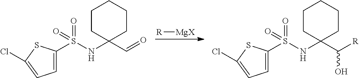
C1=C(S(=O)(NC2(C=O)CCCCC2)=O)SC(Cl)=C1.C1=C(S(=O)(NC2(C([R])O)CCCCC2)=O)SC(Cl)=C1.[R][MgX]
